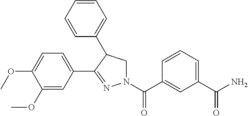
C1=C(C2=NN(C(C3=CC(C(N)=O)=CC=C3)=O)CC2C2=CC=CC=C2)C=C(OC)C(OC)=C1
